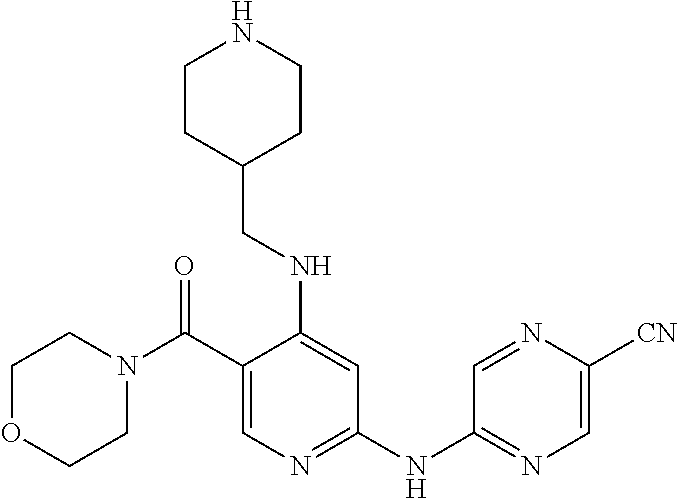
C1(C(=O)N2CCOCC2)=CN=C(NC2=NC=C([CN])N=C2)C=C1NCC1CCNCC1
